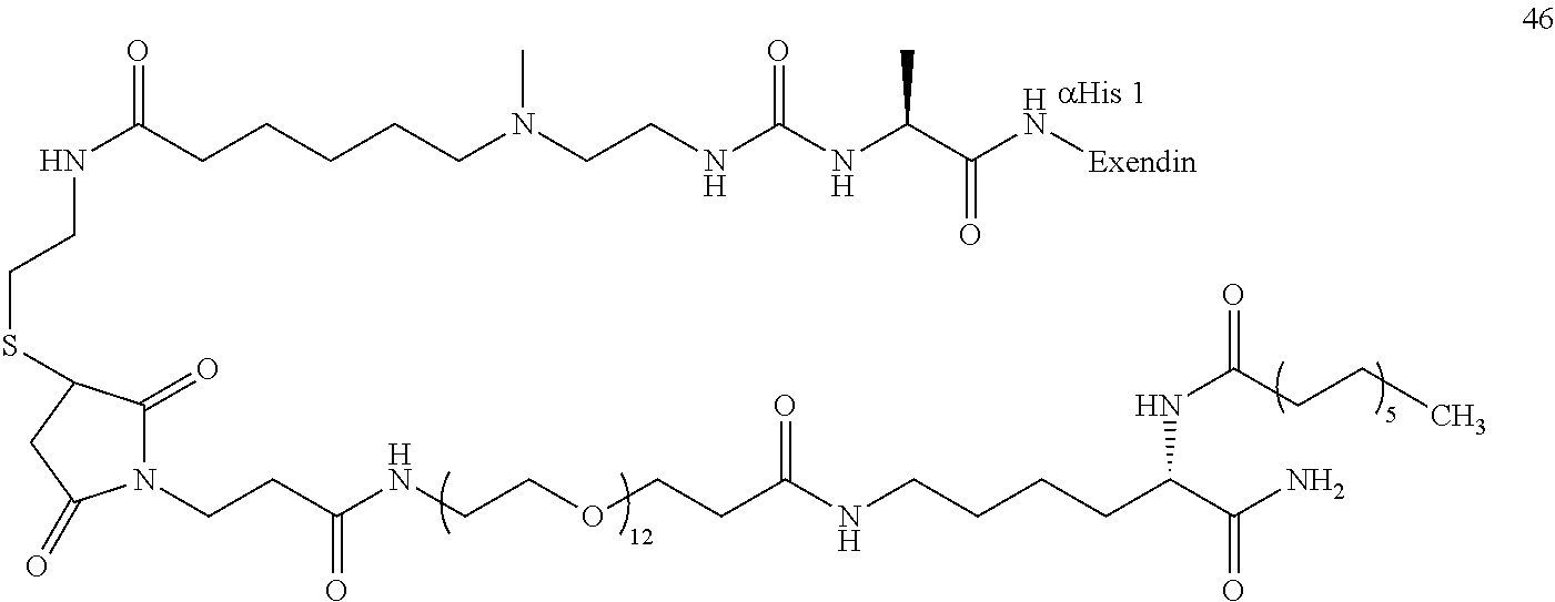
N(C(CCCCCN(CCNC(NC(C(N[Exendin])=O)C)=O)C)=O)CCSC1C(=O)N(CCC(NCCOCCC(=O)NCCCCC(C(N)=O)NC(CCC)=O)=O)C(=O)C1
